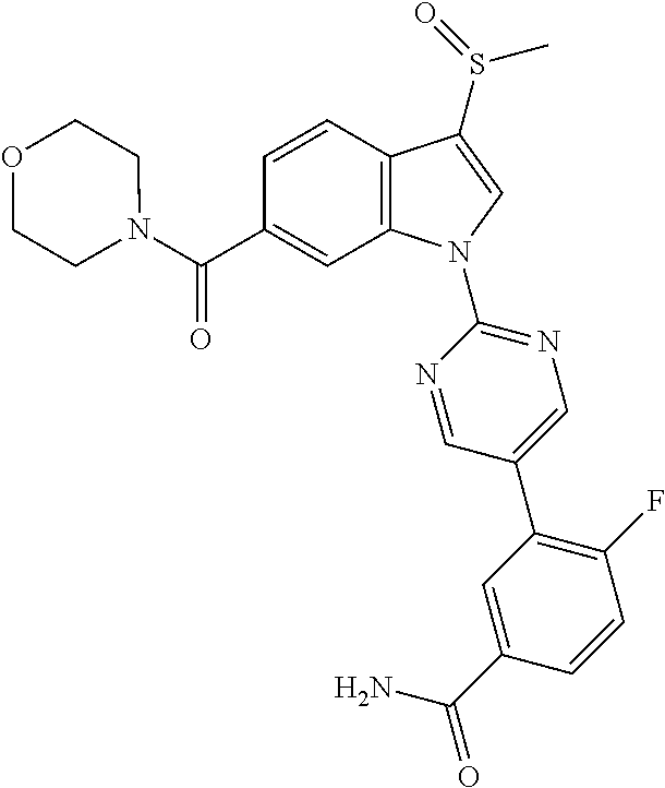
C(C1=CC2=C(C=C1)C(S(C)=O)=CN2C1=NC=C(C2=C(F)C=CC(C(N)=O)=C2)C=N1)(=O)N1CCOCC1
